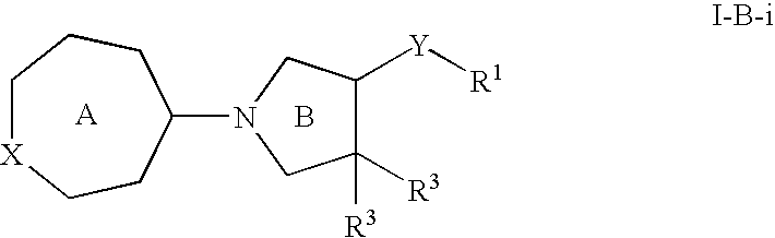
C1[X]CCC(N2CC([R3])([R3])C([Y][R1])C2)CC1.B
